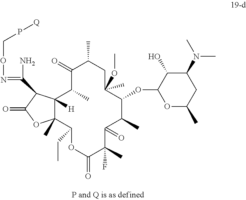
C1(=O)C(C)C2([H])C(C)(C(CC)OC(=O)C(F)(C)C(=O)C(C)C(OC3OC(C)CC(N(C)C)C3O)C(OC)(C)CC1C)OC(=O)C2C(N)=NOCP[Q]
